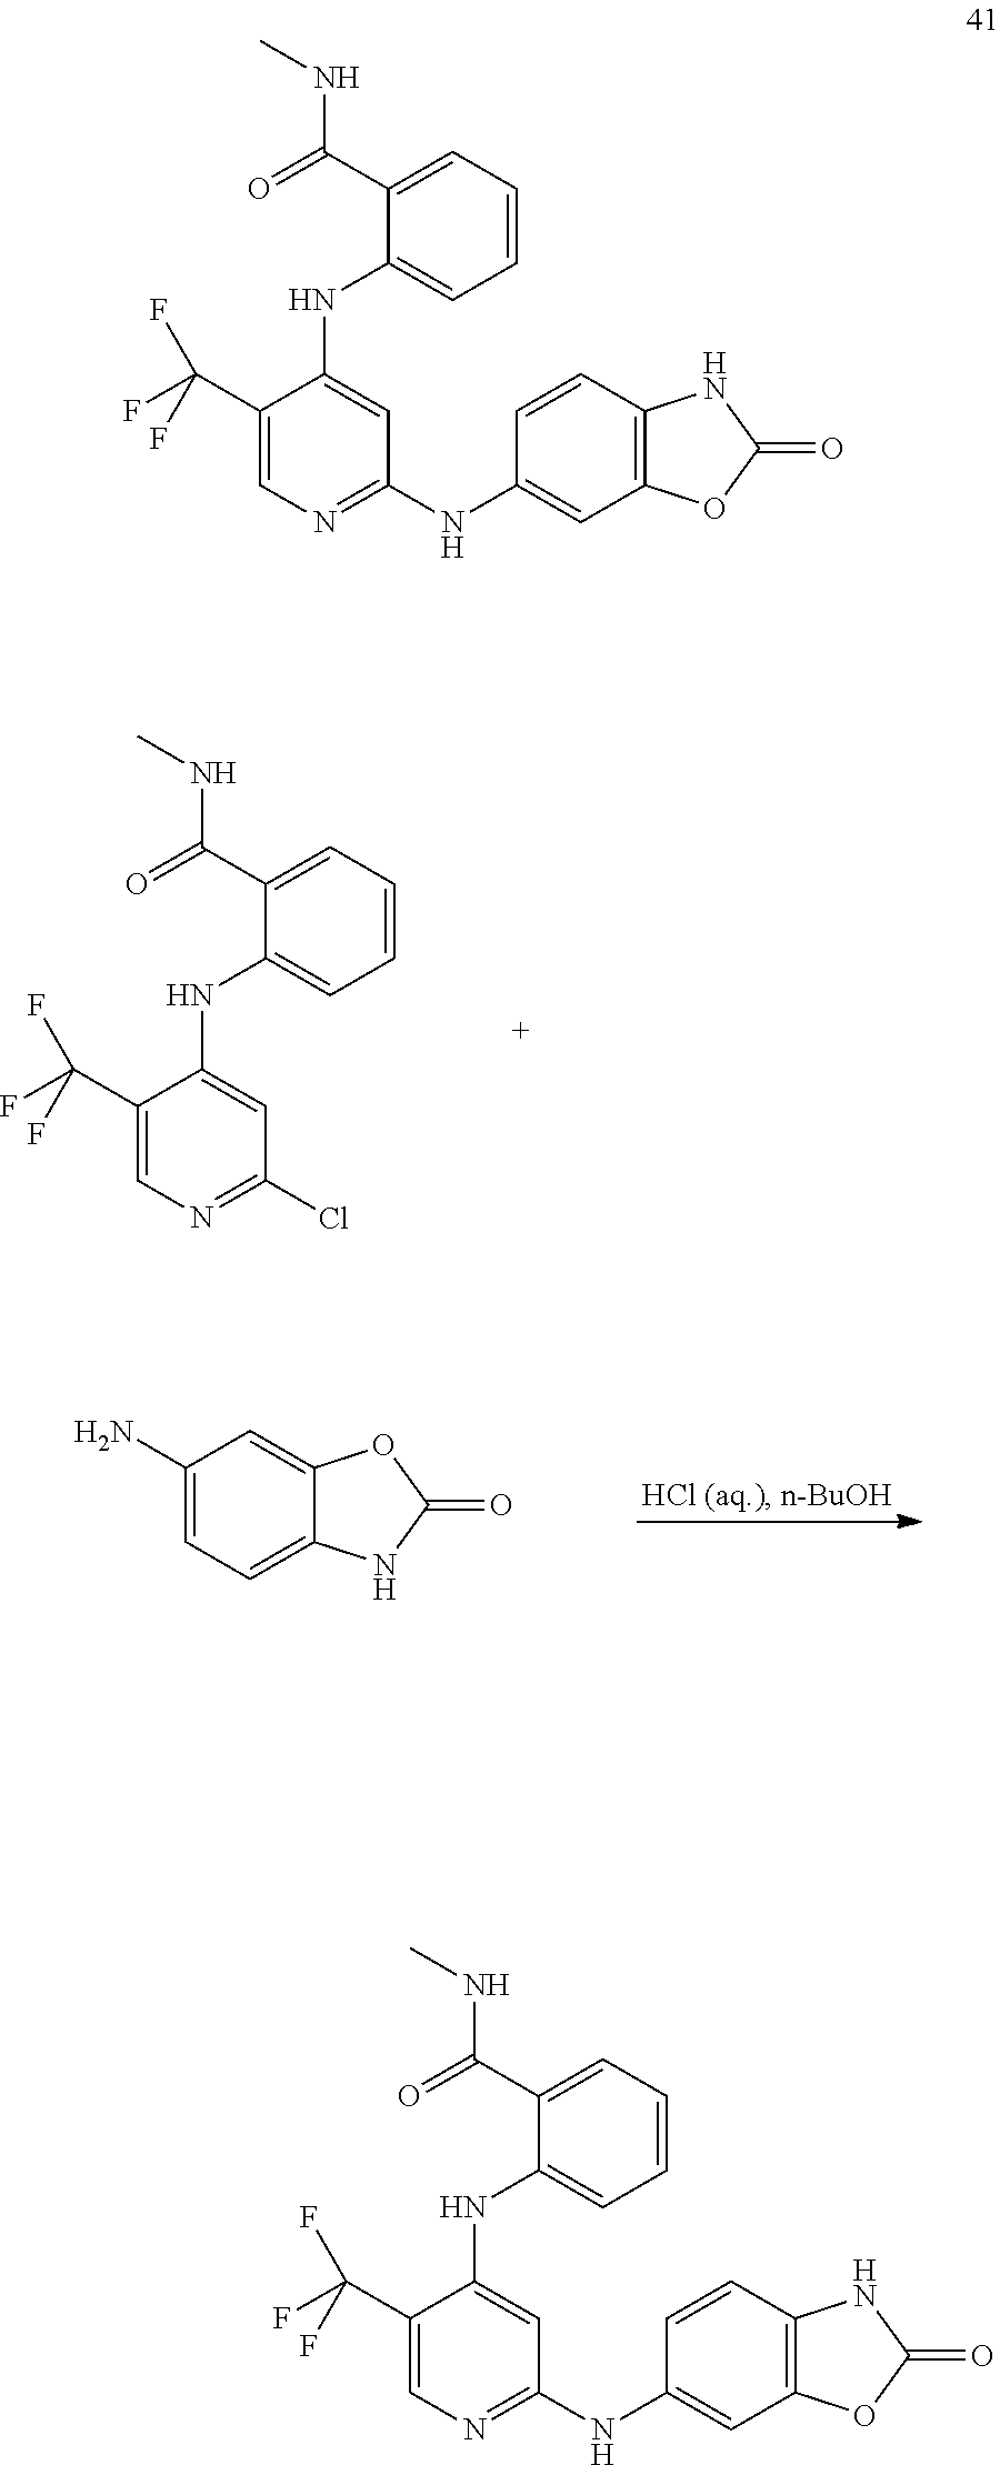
C1=CC=C(C(=O)NC)C(NC2=CC(Cl)=NC=C2C(F)(F)F)=C1.C1(N)=CC=C2C(=C1)OC(=O)N2.C1=CC=C(C(=O)NC)C(NC2=CC(NC3=CC4=C(C=C3)NC(=O)O4)=NC=C2C(F)(F)F)=C1.C1=CC=C(C(=O)NC)C(NC2=CC(NC3=CC4=C(C=C3)NC(=O)O4)=NC=C2C(F)(F)F)=C1
